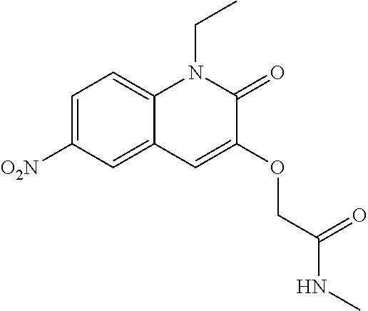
C1=C([O2N])C=C2C(=C1)N(CC)C(=O)C(OCC(NC)=O)=C2
